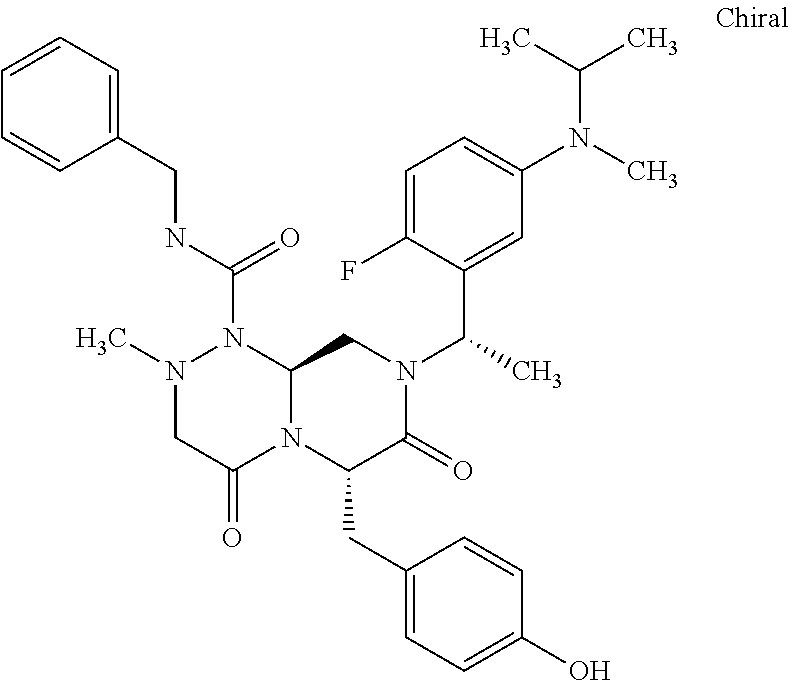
N1(C)CC(=O)N2C(N1C(NCC1=CC=CC=C1)=O)CN(C(C1=CC(N(C(C)C)C)=CC=C1F)C)C(=O)C2CC1=CC=C(O)C=C1
